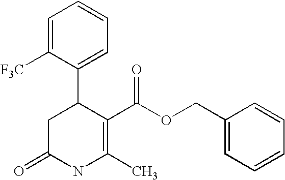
C1=C([F3C])C(C2CC(=O)NC(C)=C2C(OCC2=CC=CC=C2)=O)=CC=C1
